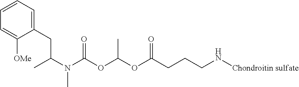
N([Chondroitin sulfate])CCCC(OC(OC(N(C)C(CC1=CC=CC=C1[OMe])C)=O)C)=O
